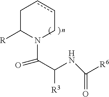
C1C([R])N(C(C(NC([R6])=O)[R3])=O)Ccc1
